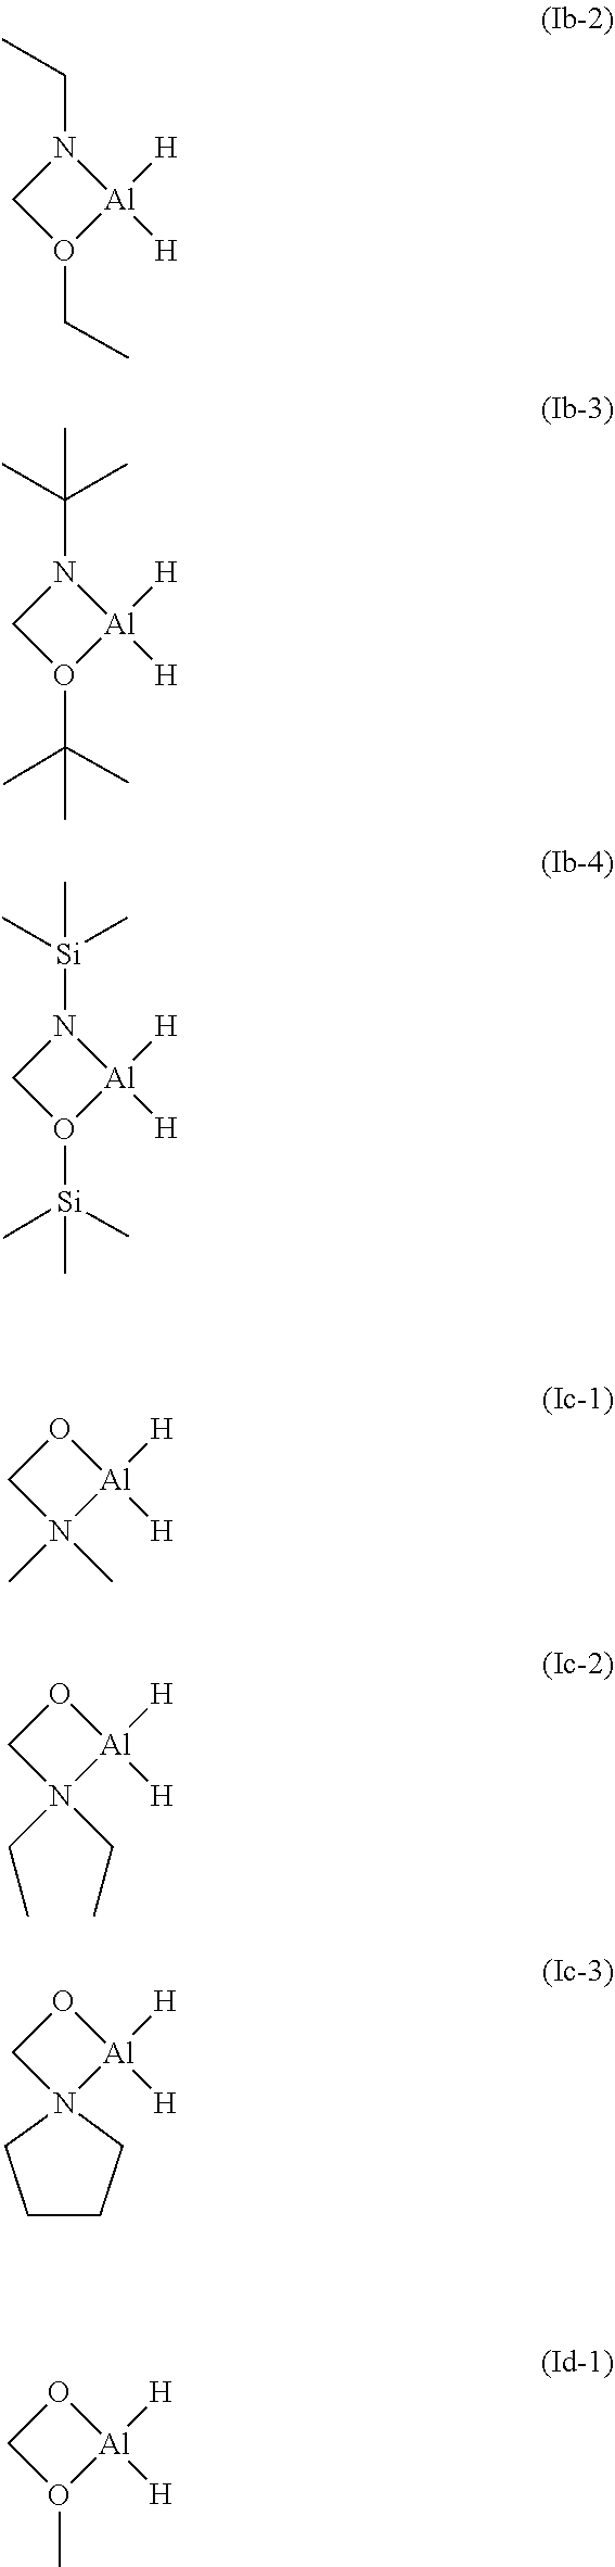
C(N1CO(CC)[Al]1([H])[H])C.C(N1CO(C(C)(C)C)[Al]1([H])[H])(C)(C)C.[Si](N1CO([Si](C)(C)C)[Al]1([H])[H])(C)(C)C.O1CN(C)(C)[Al]1([H])[H].O1CN(CC)(CC)[Al]1([H])[H].O1CN2([Al]1([H])[H])CCCC2.O1CO(C)[Al]1([H])[H]
